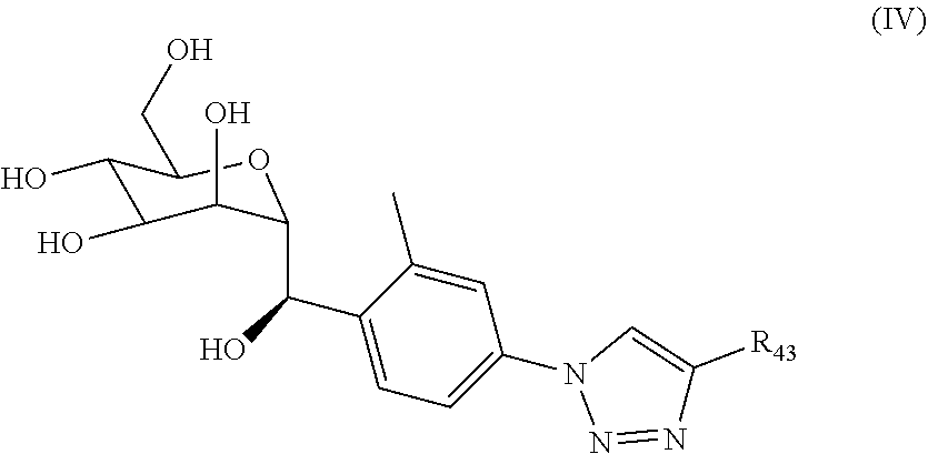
C1(O)C(O)C(O)C(C(C2=CC=C(N3N=NC([R43])=C3)C=C2C)O)OC1CO
